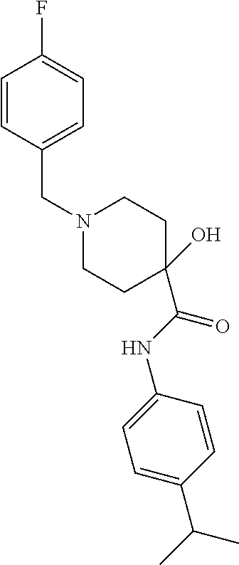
C1=CC(CN2CCC(C(NC3=CC=C(C(C)C)C=C3)=O)(O)CC2)=CC=C1F
